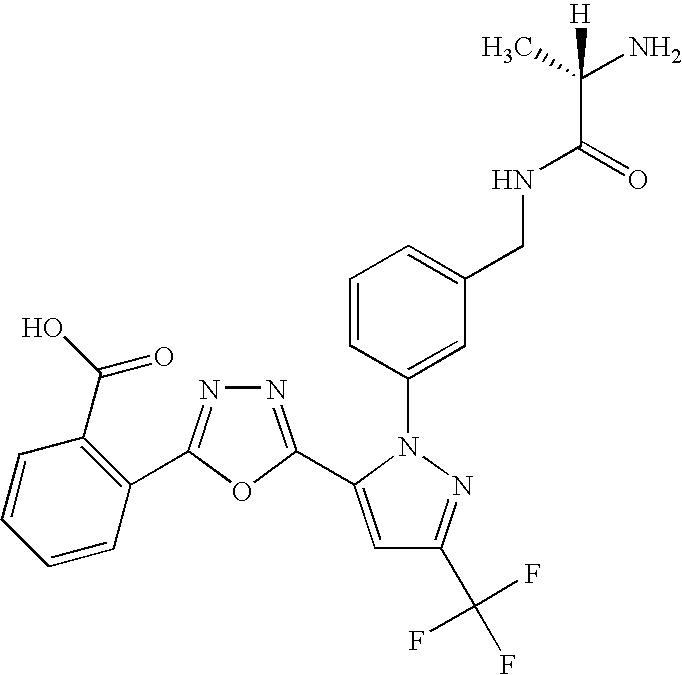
N1=C(C2=CC(C(F)(F)F)=NN2C2=CC(CNC(C(C)(N)[H])=O)=CC=C2)OC(C2=C(C(O)=O)C=CC=C2)=N1
